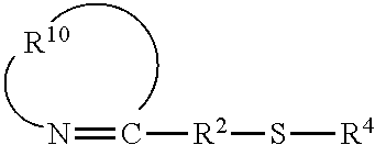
N=C[R2]S[R4].[R10]
